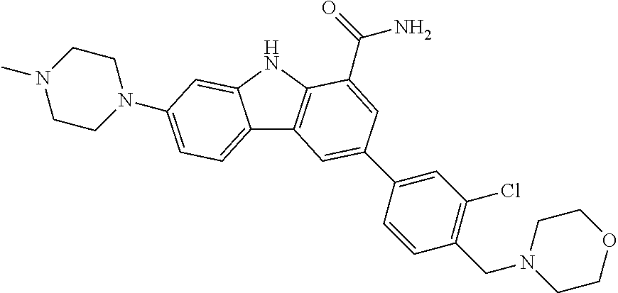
C12=CC=C(N3CCN(C)CC3)C=C1NC1=C2C=C(C2=CC(Cl)=C(CN3CCOCC3)C=C2)C=C1C(=O)N
